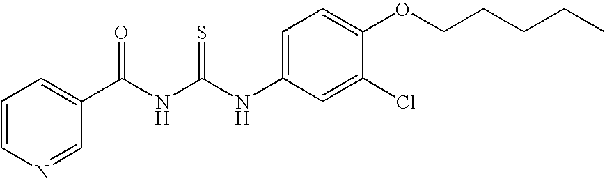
N(C1=CC=C(OCCCCC)C(Cl)=C1)C(NC(C1=CC=CN=C1)=O)=S
